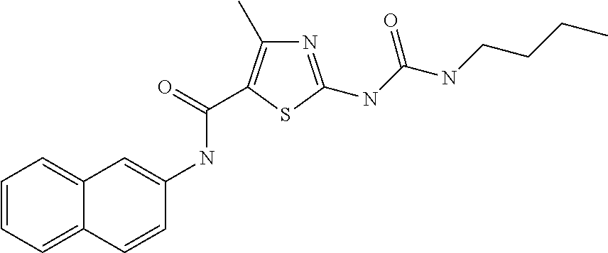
C12=CC=CC=C1C=CC(NC(=O)C1=C(C)N=C(NC(NCCCC)=O)S1)=C2
